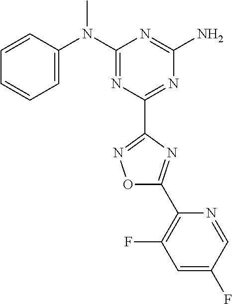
C1=CC(N(C2=NC(C3=NOC(C4=C(F)C=C(F)C=N4)=N3)=NC(N)=N2)C)=CC=C1
